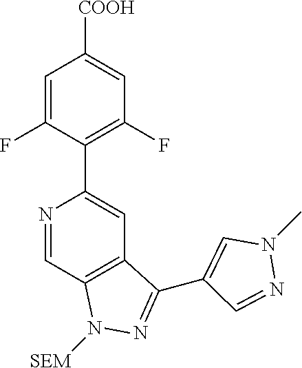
N1=CC2=C(C=C1C1=C(F)C=C([COOH])C=C1F)C(C1=CN(C)N=C1)=NN2[SEM]
